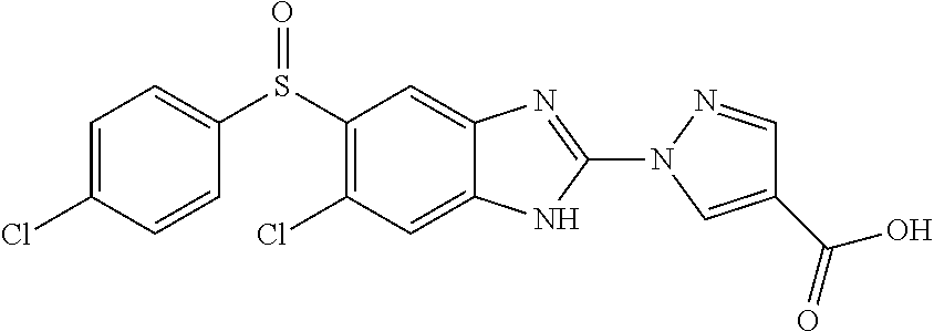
C1(S(=O)C2=CC=C(Cl)C=C2)=C(Cl)C=C2C(=C1)N=C(N1C=C(C(=O)O)C=N1)N2
